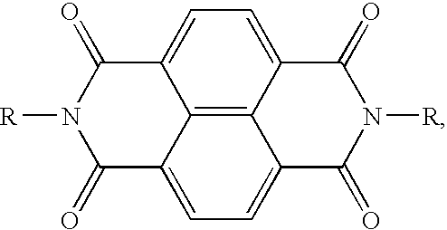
C1(=O)C2=CC=C3C4=C2C(=CC=C4C(=O)N([R])C3=O)C(=O)N1[R]
